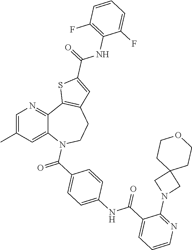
C12=CC(C)=CN=C1C1=C(CCN2C(C2=CC=C(NC(C3=CC=CN=C3N3CC4(C3)CCOCC4)=O)C=C2)=O)C=C(C(=O)NC2=C(F)C=CC=C2F)S1
